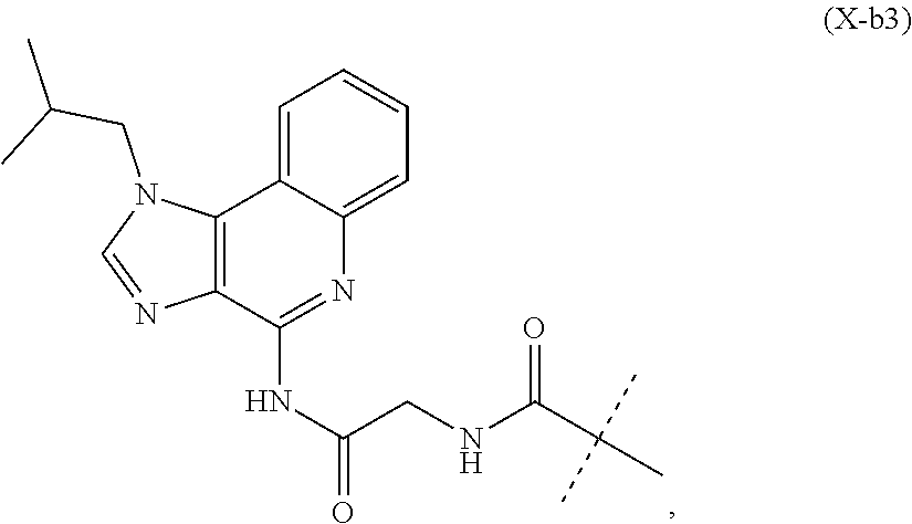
C12=C(C(NC(CNC(C(C)(C)C)=O)=O)=NC3=CC=CC=C13)N=CN2CC(C)C
